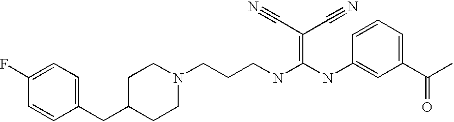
N(C(NC1=CC(C(C)=O)=CC=C1)=C(C#N)C#N)CCCN1CCC(CC2=CC=C(F)C=C2)CC1
